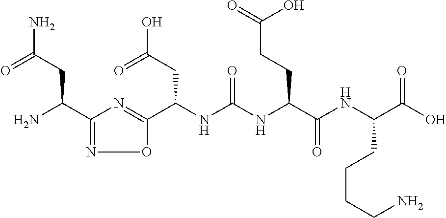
C(NC(NC(C(NC(C(O)=O)CCCCN)=O)CCC(=O)O)=O)(C1=NC(C(N)CC(N)=O)=NO1)CC(O)=O
